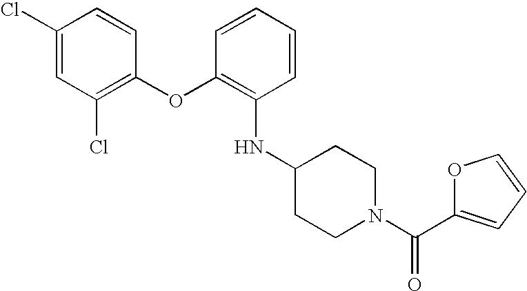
C1(Cl)=CC(Cl)=C(OC2=C(NC3CCN(C(=O)C4=CC=CO4)CC3)C=CC=C2)C=C1
